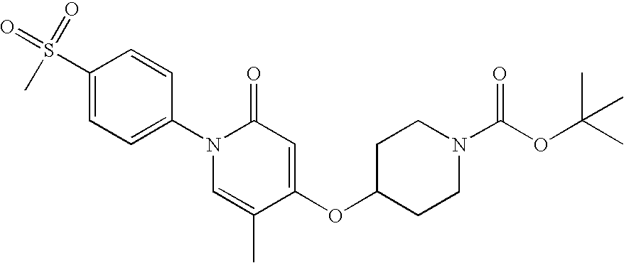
C1(S(=O)(=O)C)=CC=C(N2C=C(C)C(OC3CCN(C(OC(C)(C)C)=O)CC3)=CC2=O)C=C1
